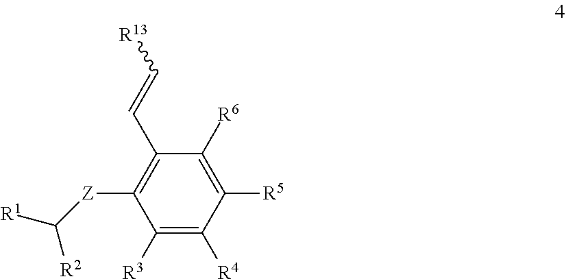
C1([R3])=C([R4])C([R5])=C([R6])C(C=C[R13])=C1[Z]C([R1])[R2]
